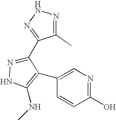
C1(C)=NNN=C1C1=NNC(NC)=C1C1=CN=C(O)C=C1
